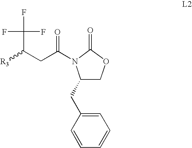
C1(CC2=CC=CC=C2)COC(=O)N1C(CC([R3])C(F)(F)F)=O
